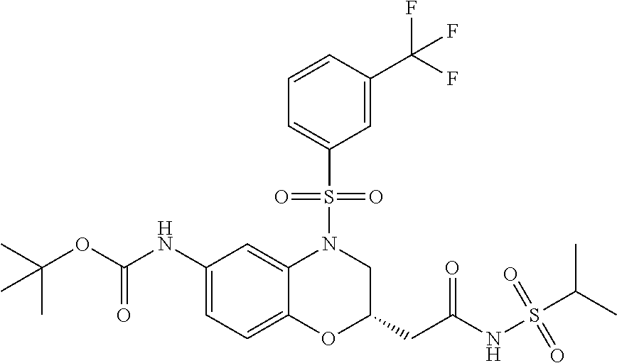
C1(NC(OC(C)(C)C)=O)=CC=C2C(=C1)N(S(C1=CC=CC(C(F)(F)F)=C1)(=O)=O)CC(CC(NS(C(C)C)(=O)=O)=O)O2
